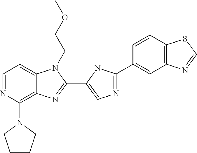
C1=NC(N2CCCC2)=C2C(=C1)N(CCOC)C(C1=CN=C(C3=CC4=C(C=C3)SC=N4)N1)=N2
